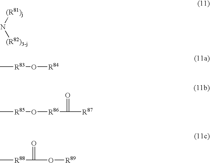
N([(R81)j])[(R82)3-j].C[R83]O[R84].C[R85]O[R86]C([R87])=O.[R88](C(O[R89])=O)C
